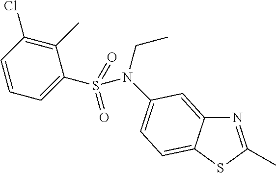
N1=C(C)SC2=CC=C(N(S(C3=CC=CC(Cl)=C3C)(=O)=O)CC)C=C12
